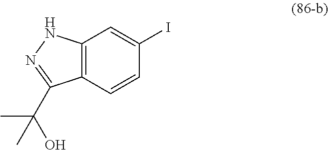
C12=C(C=CC(I)=C1)C(C(C)(C)O)=NN2
